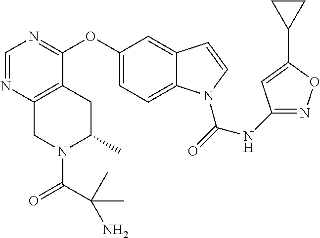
O(C1=CC=C2C(=C1)C=CN2C(=O)NC1=NOC(C2CC2)=C1)C1=NC=NC2=C1CC(C)N(C(=O)C(C)(C)N)C2
